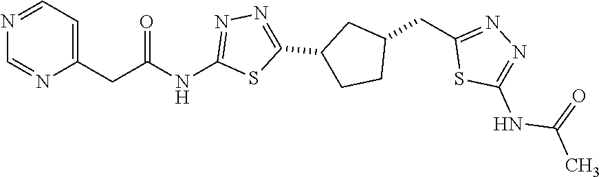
N1=CC=C(CC(NC2=NN=C(C3CCC(CC4=NN=C(NC(=O)C)S4)C3)S2)=O)N=C1
